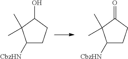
C1([CbzHN])CCC(O)C1(C)C.C1([CbzHN])CCC(=O)C1(C)C
